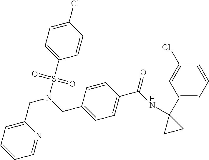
C1(CN(S(C2=CC=C(Cl)C=C2)(=O)=O)CC2=CC=C(C(=O)NC3(C4=CC=CC(Cl)=C4)CC3)C=C2)=CC=CC=N1
